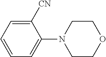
C1([CN])=CC=CC=C1N1CCOCC1
